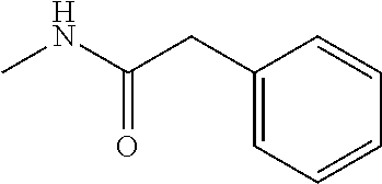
C1(CC(NC)=O)=CC=CC=C1
